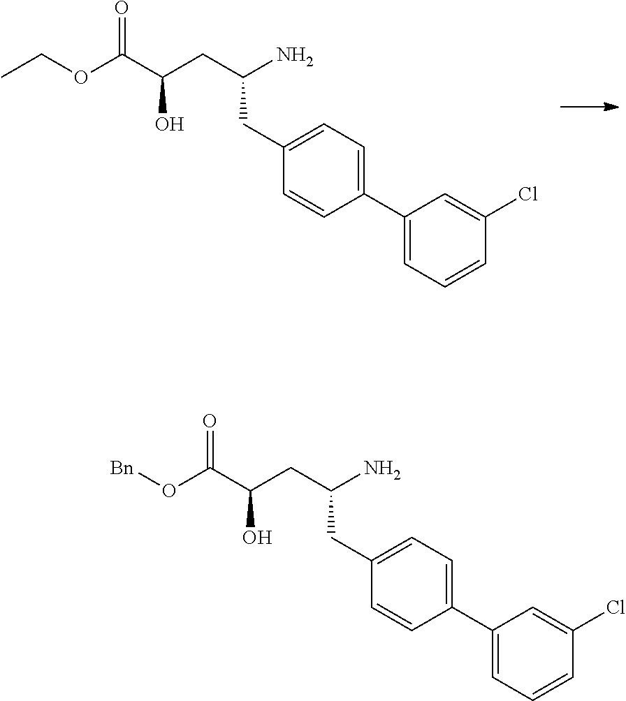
CCOC(C(CC(N)CC1=CC=C(C2=CC=CC(Cl)=C2)C=C1)O)=O.C(C(CC(N)CC1=CC=C(C2=CC=CC(Cl)=C2)C=C1)O)(=O)O[Bn]
